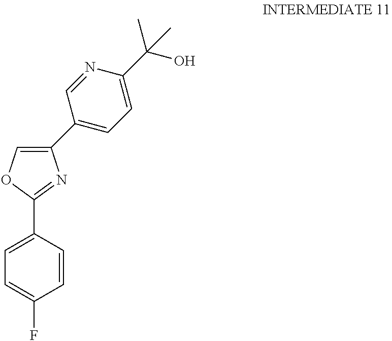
C1=C(F)C=CC(C2=NC(C3=CC=C(C(O)(C)C)N=C3)=CO2)=C1
